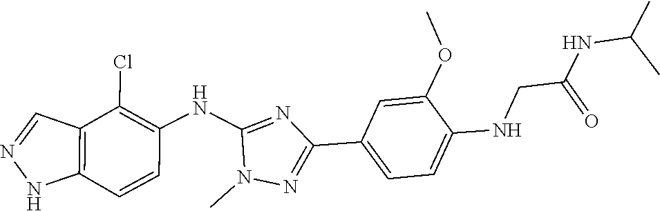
N1N=CC2=C1C=CC(NC1=NC(C3=CC=C(NCC(NC(C)C)=O)C(OC)=C3)=NN1C)=C2Cl
